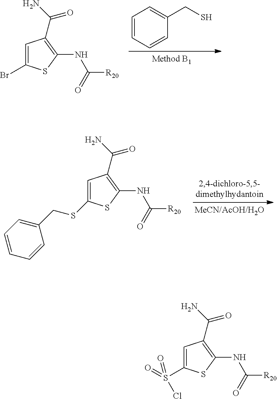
C1=C(Br)SC(NC([R20])=O)=C1C(N)=O.C1=CC=CC(CS)=C1.C1=C(SCC2=CC=CC=C2)SC(NC([R20])=O)=C1C(N)=O.C1=C(S(=O)(Cl)=O)SC(NC([R20])=O)=C1C(N)=O
